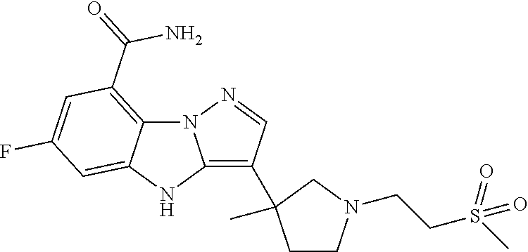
N12C3=C(C(=O)N)C=C(F)C=C3NC1=C(C1(C)CCN(CCS(C)(=O)=O)C1)C=N2
